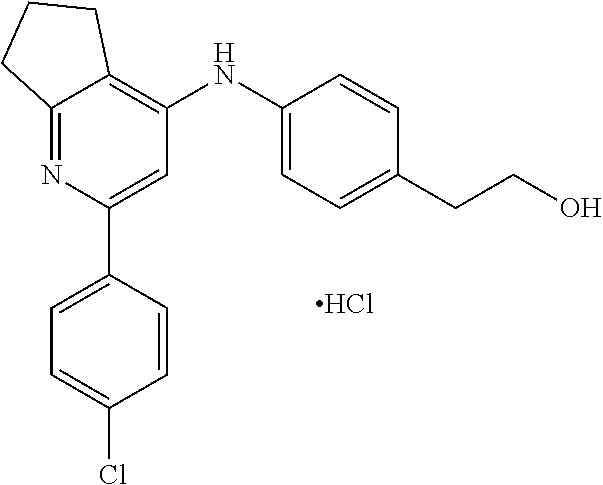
C12=NC(C3=CC=C(Cl)C=C3)=CC(NC3=CC=C(CCO)C=C3)=C1CCC2.Cl
